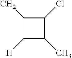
C1(C)C([H])C(C)C1Cl
